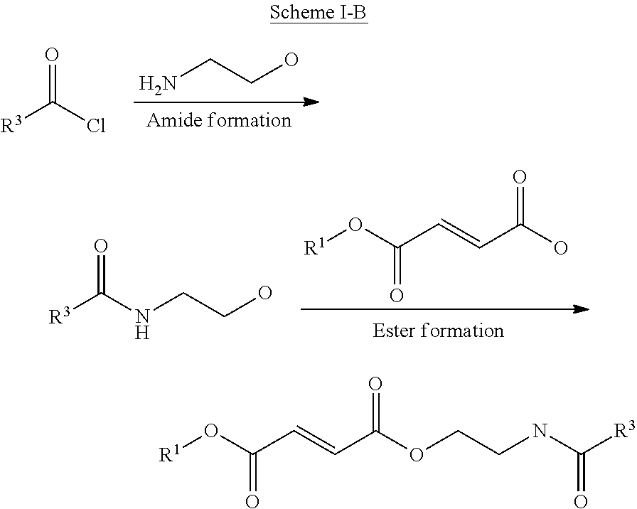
[R3]C(Cl)=O.NCCO.[R3]C(NCCO)=O.[R1]OC(C=CC(O)=O)=O.[R1]OC(C=CC(OCCNC([R3])=O)=O)=O
